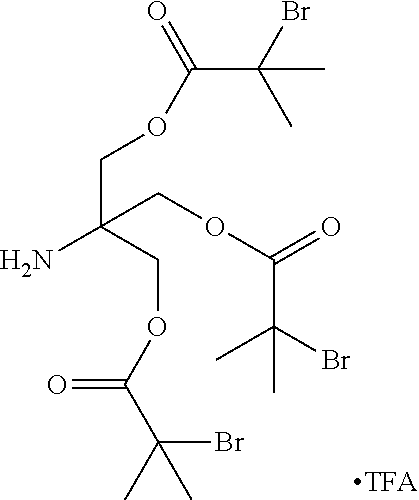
NC(COC(=O)C(Br)(C)C)(COC(=O)C(Br)(C)C)COC(=O)C(Br)(C)C
